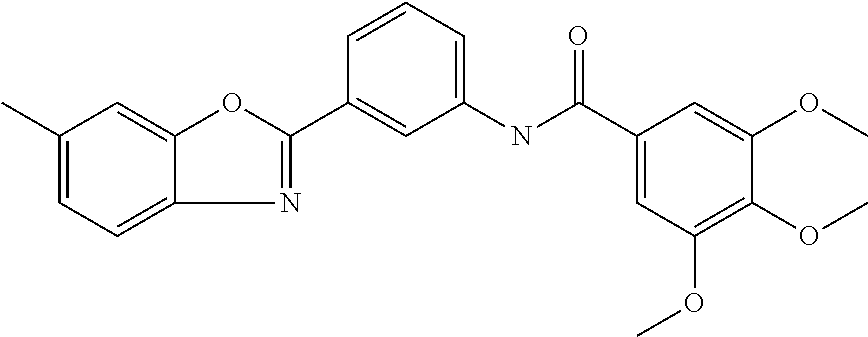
C12=CC=C(C)C=C1OC(C1=CC(NC(C3=CC(OC)=C(OC)C(OC)=C3)=O)=CC=C1)=N2
